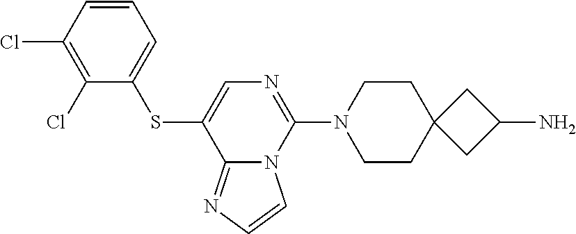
C1=CC(Cl)=C(Cl)C(SC2=CN=C(N3CCC4(CC3)CC(N)C4)N3C2=NC=C3)=C1
